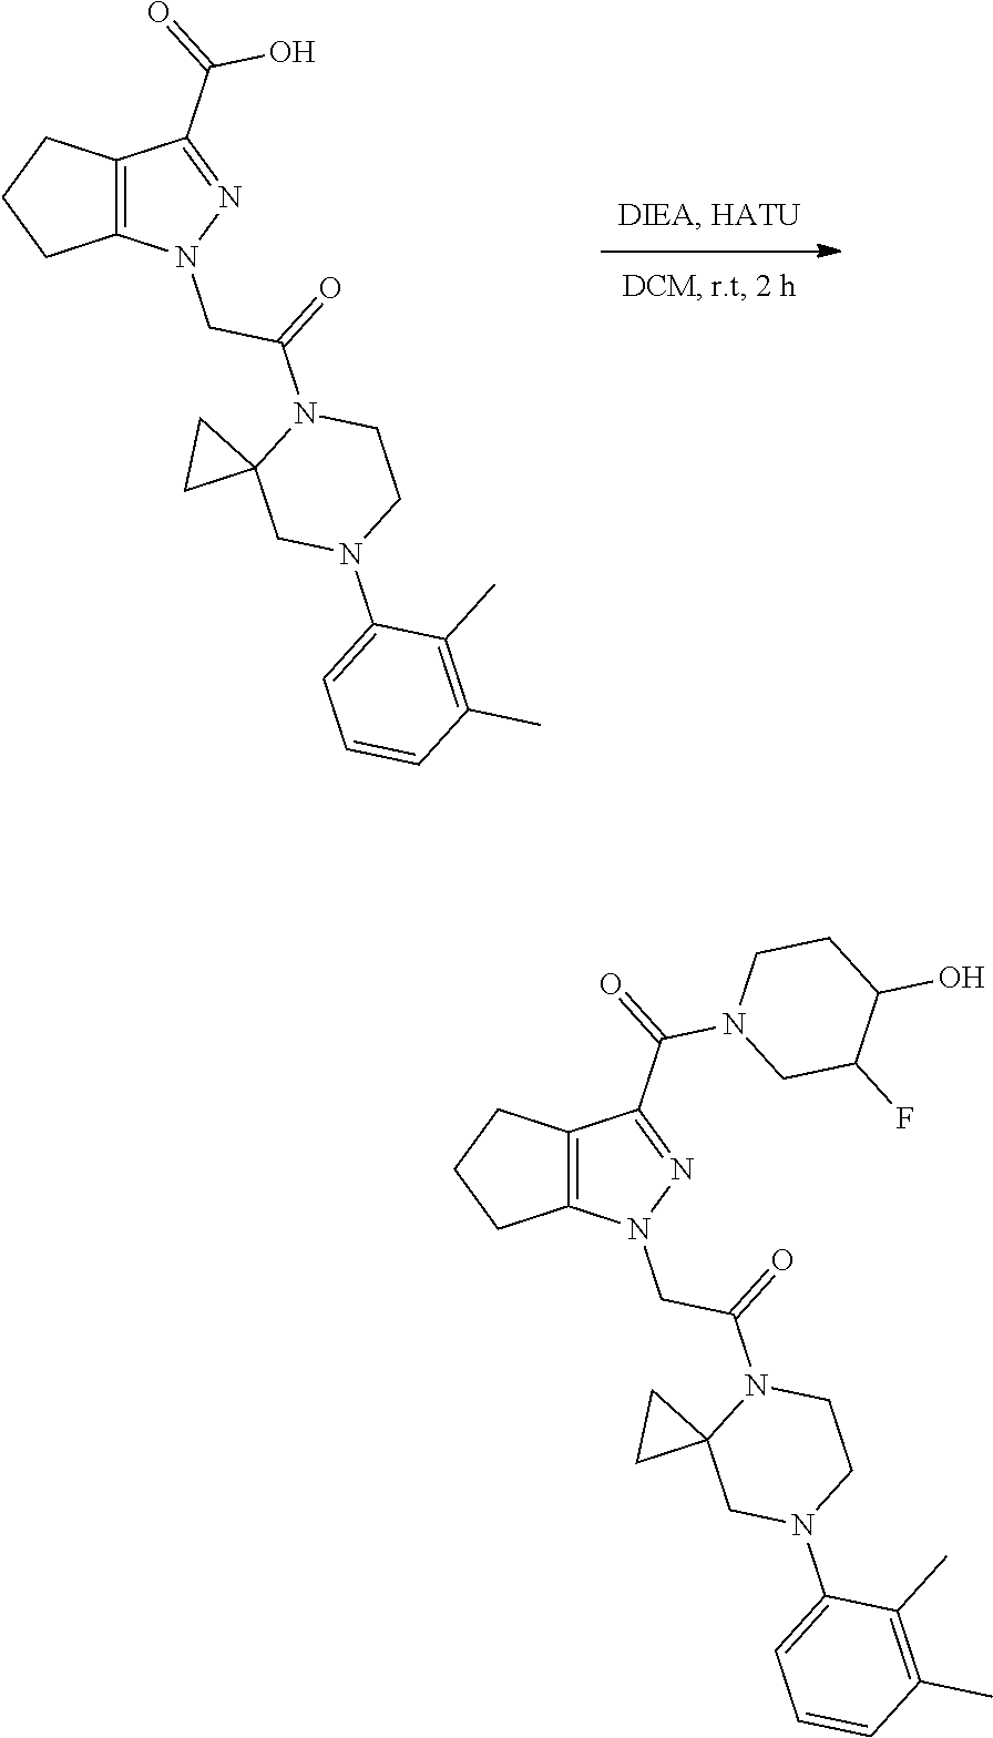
C12=C(CCC1)C(C(O)=O)=NN2CC(=O)N1C2(CN(C3=CC=CC(C)=C3C)CC1)CC2.C12=C(CCC1)C(C(N1CC(F)C(O)CC1)=O)=NN2CC(=O)N1C2(CN(C3=CC=CC(C)=C3C)CC1)CC2
